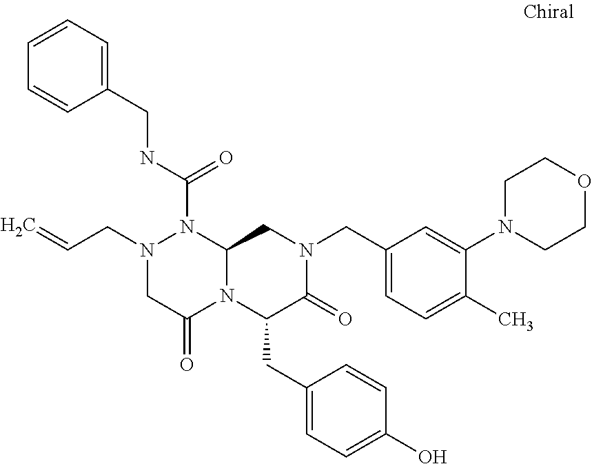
N1(CC=C)CC(=O)N2C(N1C(NCC1=CC=CC=C1)=O)CN(CC1=CC=C(C)C(N3CCOCC3)=C1)C(=O)C2CC1=CC=C(O)C=C1
